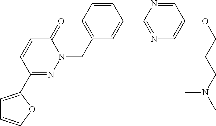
C1(C2=CC=CO2)=NN(CC2=CC=CC(C3=NC=C(OCCCN(C)C)C=N3)=C2)C(=O)C=C1
